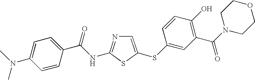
C1=C(SC2=CC(C(N3CCOCC3)=O)=C(O)C=C2)SC(NC(C2=CC=C(N(C)C)C=C2)=O)=N1
